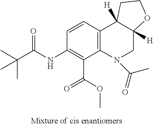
C1(NC(C(C)(C)C)=O)=C(C(OC)=O)C2=C(C3([H])C([H])(CN2C(=O)C)OCC3)C=C1
